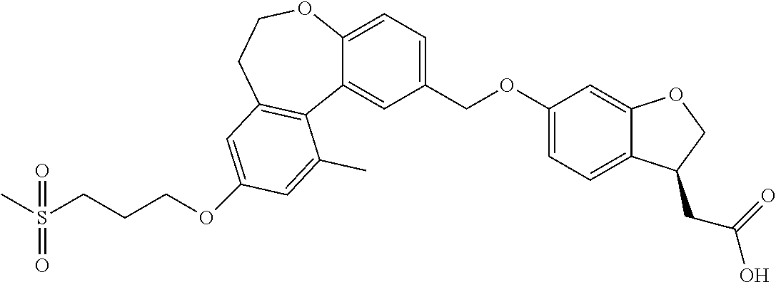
CS(CCCOC1=CC2=C(C3=CC(COC4=CC=C5C(=C4)OCC5CC(=O)O)=CC=C3OCC2)C(C)=C1)(=O)=O
